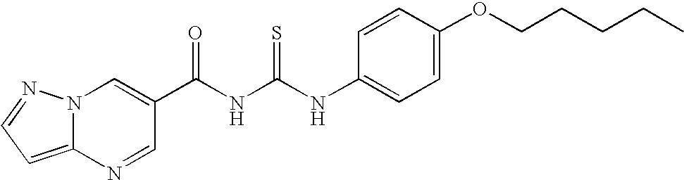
C(NC(NC1=CC=C(OCCCCC)C=C1)=S)(=O)C1=CN2C(=CC=N2)N=C1
